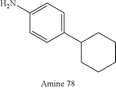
NC1=CC=C(C2CCCCC2)C=C1
